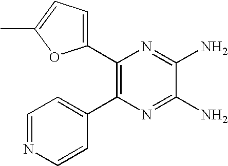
C1(C2=C(C3=CC=NC=C3)N=C(N)C(N)=N2)=CC=C(C)O1
